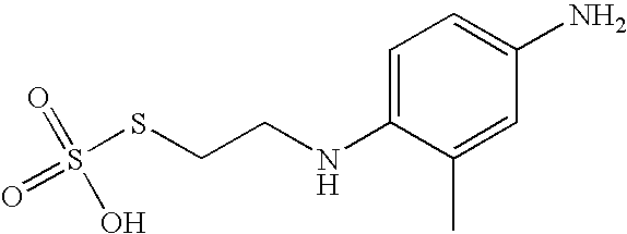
S(SCCNC1=CC=C(N)C=C1C)(=O)(=O)O
